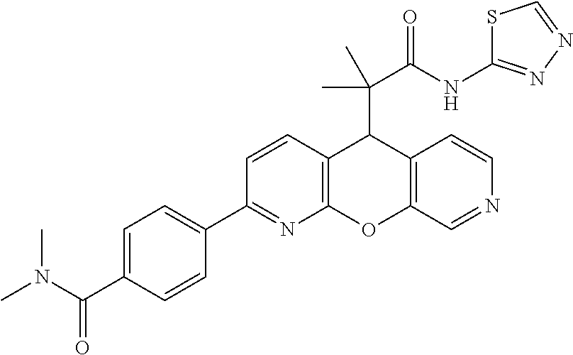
C1=C(C(N(C)C)=O)C=CC(C2=NC3=C(C=C2)C(C(C(=O)NC2=NN=CS2)(C)C)C2=C(O3)C=NC=C2)=C1
